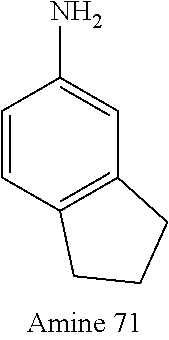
NC1=CC2=C(C=C1)CCC2
